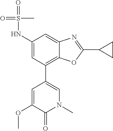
C1(NS(=O)(=O)C)=CC(C2=CN(C)C(=O)C(OC)=C2)=C2C(=C1)N=C(C1CC1)O2
